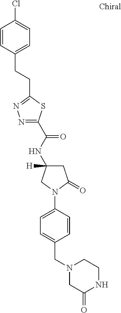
C1=CC(CCC2=NN=C(C(NC3([H])CC(=O)N(C4=CC=C(CN5CC(=O)NCC5)C=C4)C3)=O)S2)=CC=C1Cl
